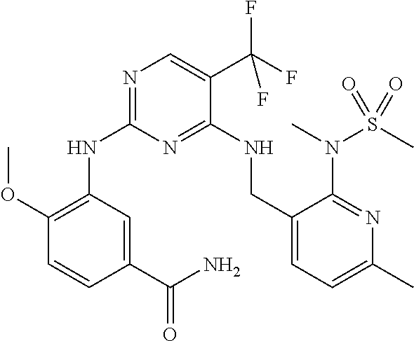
N(C1=NC=C(C(F)(F)F)C(NCC2=CC=C(C)N=C2N(C)S(=O)(C)=O)=N1)C1=C(OC)C=CC(C(N)=O)=C1
